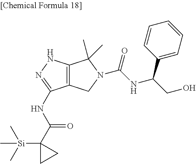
C12=C(CN(C(=O)NC(C3=CC=CC=C3)CO)C1(C)C)C(NC(C1([Si](C)(C)C)CC1)=O)=NN2
